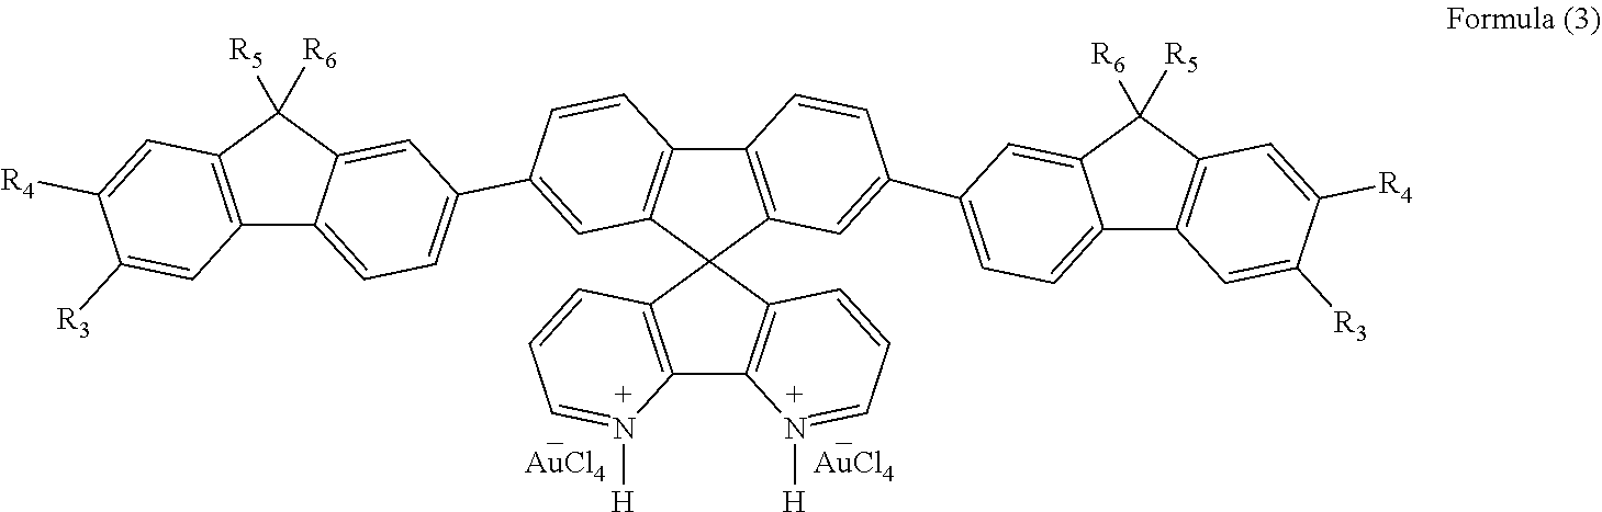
C12=C(C([R5])([R6])C3=CC(C4=CC5=C(C6=C(C=C(C7=CC=C8C9=C(C([R6])([R5])C8=C7)C=C([R4])C([R3])=C9)C=C6)C56C5=C(C7=C6C=CC=N7[H])N([H])=CC=C5)C=C4)=CC=C13)C=C([R4])C([R3])=C2.[AuCl4].[AuCl4]
